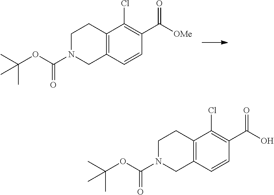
C1(C([OMe])=O)=C(Cl)C2=C(C=C1)CN(C(OC(C)(C)C)=O)CC2.C1(C(O)=O)=C(Cl)C2=C(C=C1)CN(C(OC(C)(C)C)=O)CC2
